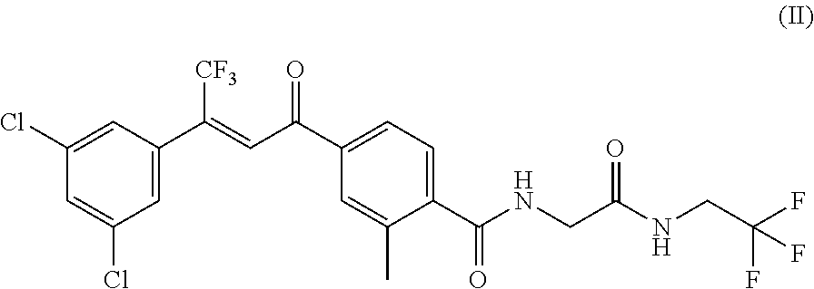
C1(C(NCC(NCC(F)(F)F)=O)=O)=CC=C(C(C=C(C2=CC(Cl)=CC(Cl)=C2)[CF3])=O)C=C1C
